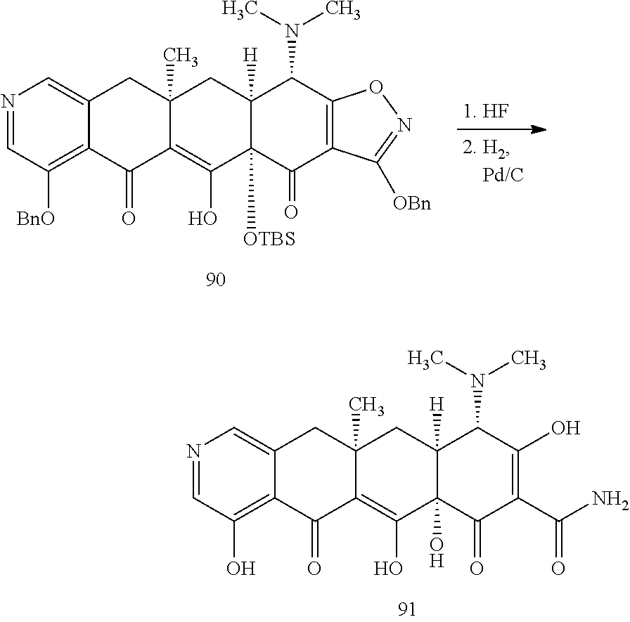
N1=CC(O)=C2C(=C1)CC1(C)C(=C(O)C3(O)C([H])(C1)C(N(C)C)C(O)=C(C(N)=O)C3=O)C2=O.N1=CC([BnO])=C2C(=C1)CC1(C)C(=C(O)C3([OTBS])C([H])(C1)C(N(C)C)C1=C(C3=O)C([OBn])=NO1)C2=O
